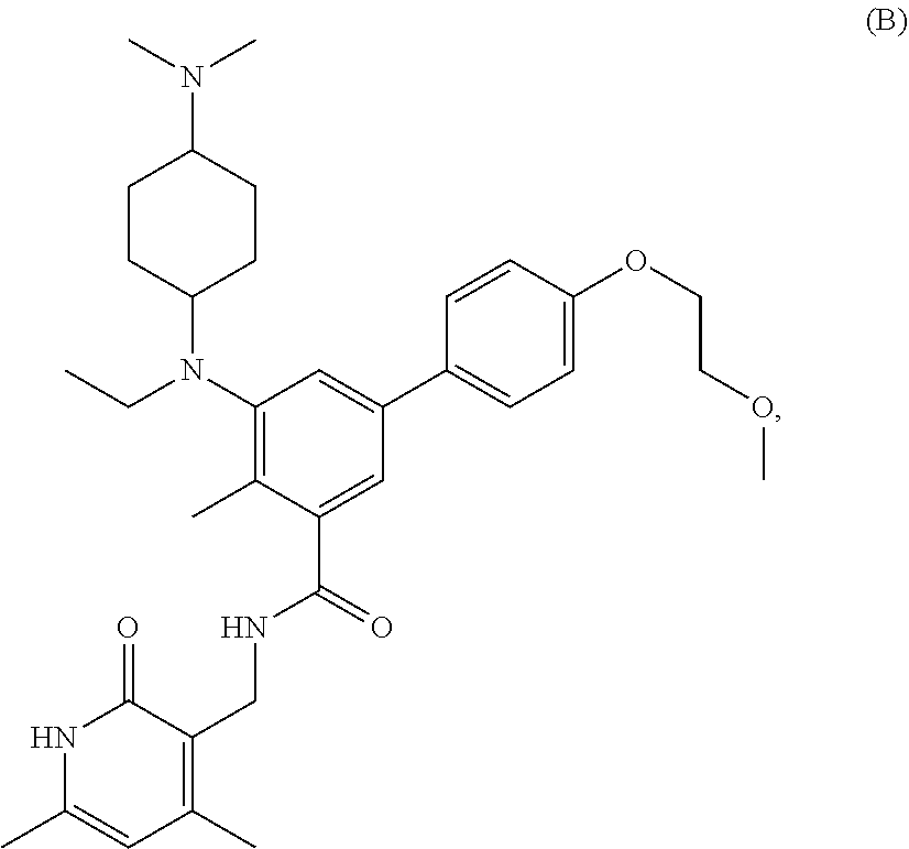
C1CC(N(C2=C(C)C(C(=O)NCC3=C(C)C=C(C)NC3=O)=CC(C3=CC=C(OCCOC)C=C3)=C2)CC)CCC1N(C)C
